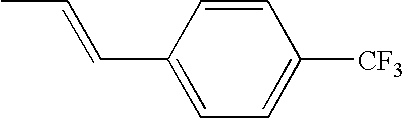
C1(C=CC)=CC=C([CF3])C=C1
